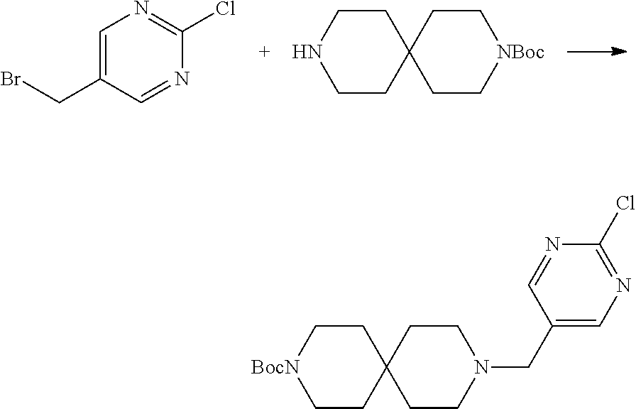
C1=C(CBr)C=NC(Cl)=N1.C1CNCCC12CC[NBoc]CC2.N1(CC2=CN=C(Cl)N=C2)CCC2(CC1)CC[BocN]CC2
